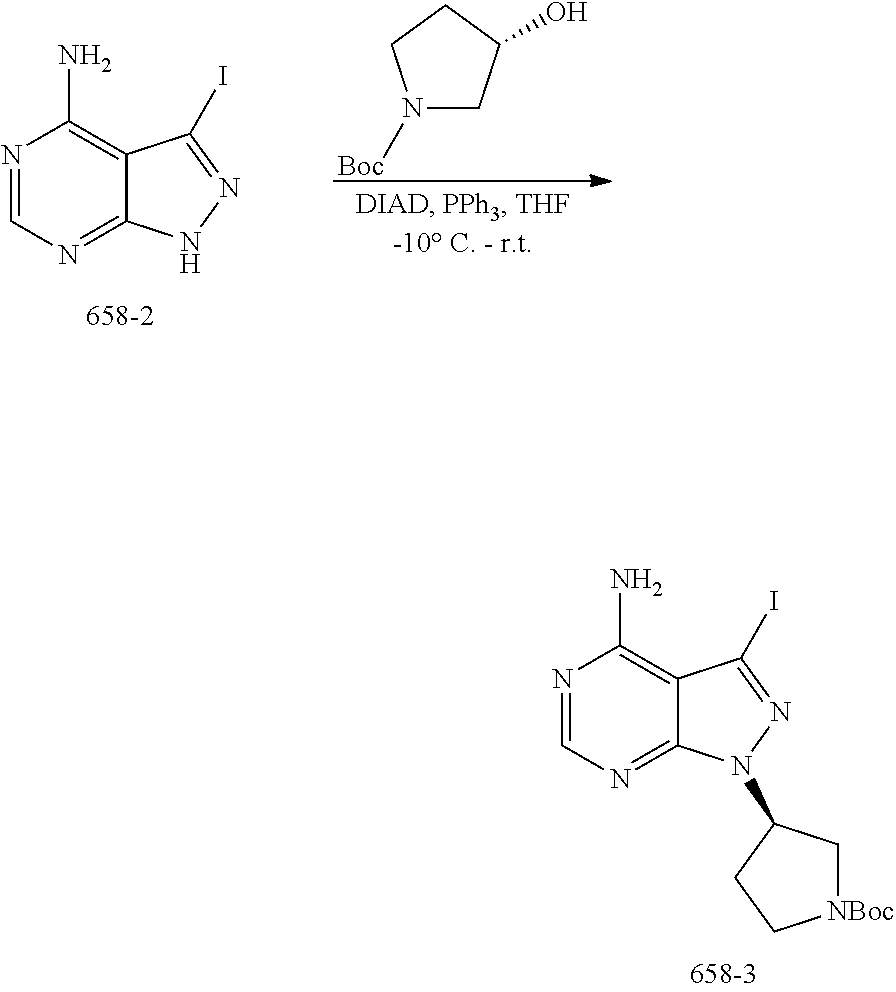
N1=CN=C2C(=C1N)C(I)=NN2C1C[NBoc]CC1.N1=CN=C2C(=C1N)C(I)=NN2.N1([Boc])CC(O)CC1
